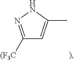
C1([(F3C])=NNC(C)=C1
